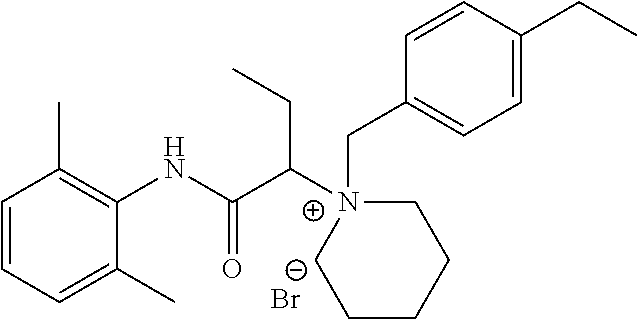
C1=CC=C(C)C(NC(C([N+]2(CC3=CC=C(CC)C=C3)CCCCC2)CC)=O)=C1C.[Br-]
